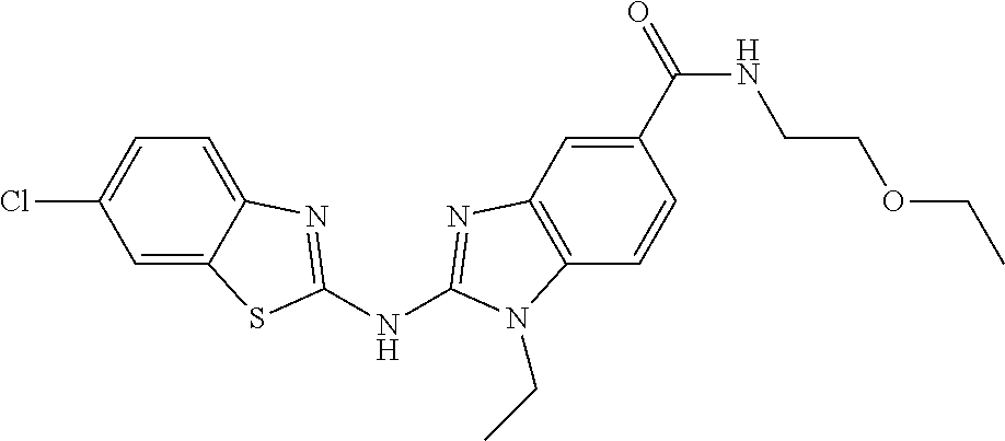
ClC1=CC=C2C(=C1)SC(NC1=NC3=C(C=CC(C(NCCOCC)=O)=C3)N1CC)=N2
